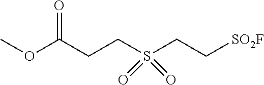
C(CS(CC[SO2F])(=O)=O)C(OC)=O
